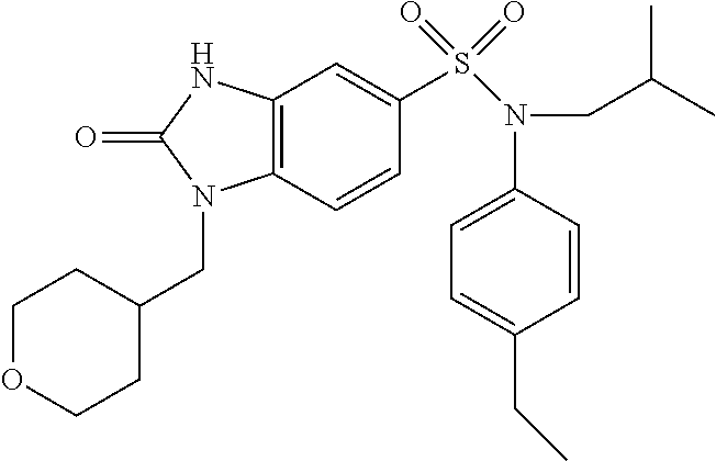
C1=CC2=C(C=C1S(=O)(=O)N(CC(C)C)C1=CC=C(CC)C=C1)NC(=O)N2CC1CCOCC1
